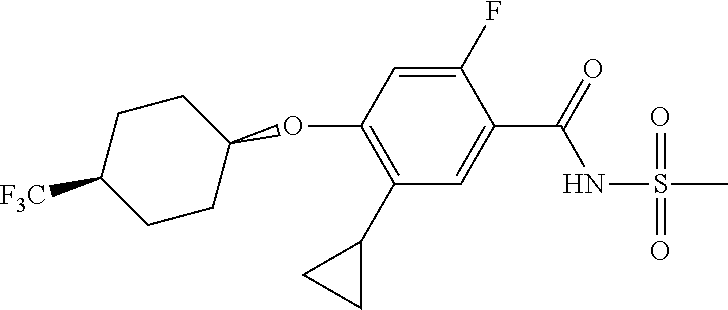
C1(C2CC2)=C(OC2CCC([F3C])CC2)C=C(F)C(C(=O)NS(=O)(=O)C)=C1
